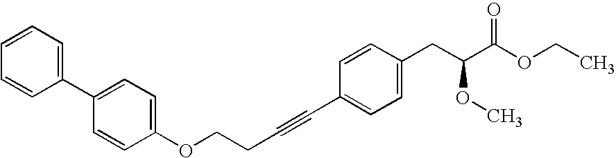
C1(OCCC#CC2=CC=C(CC(C(OCC)=O)OC)C=C2)=CC=C(C2=CC=CC=C2)C=C1
